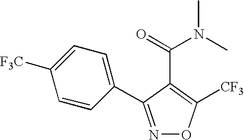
N1=C(C2=CC=C([F3C])C=C2)C(C(=O)N(C)C)=C([CF3])O1
